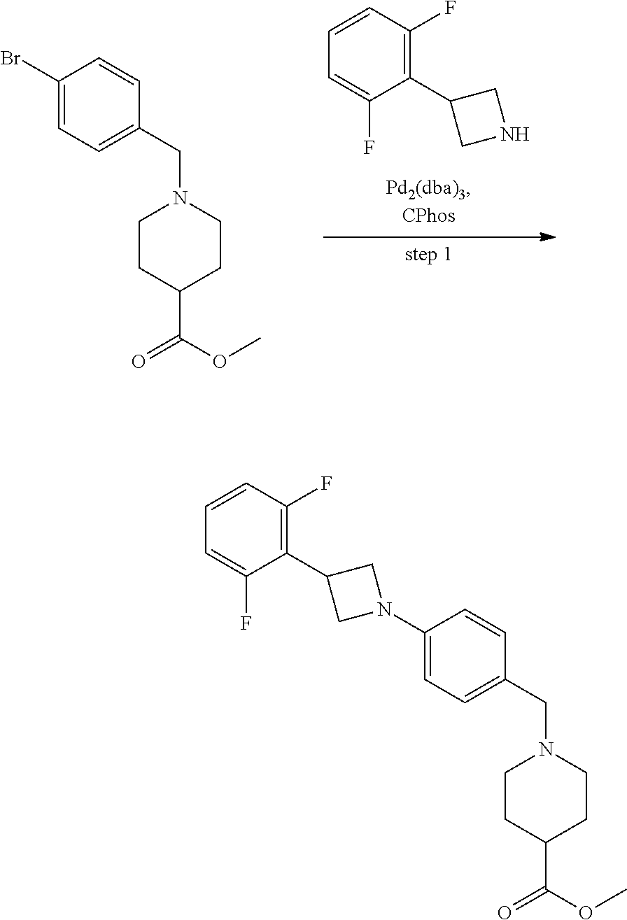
C1=CC(CN2CCC(C(OC)=O)CC2)=CC=C1Br.C1=CC(F)=C(C2CNC2)C(F)=C1.C1=C(F)C(C2CN(C3=CC=C(CN4CCC(C(OC)=O)CC4)C=C3)C2)=C(F)C=C1
